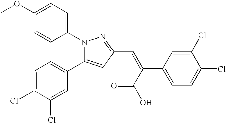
C1(OC)=CC=C(N2N=C(C=C(C(O)=O)C3=CC=C(Cl)C(Cl)=C3)C=C2C2=CC=C(Cl)C(Cl)=C2)C=C1
